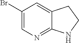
C1(Br)=CN=C2C(=C1)CCN2
